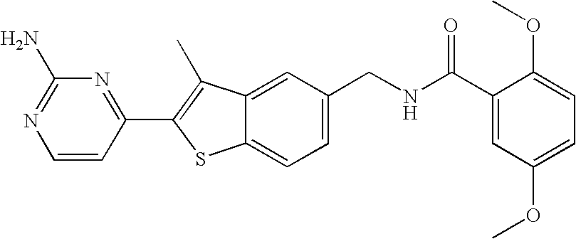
C1=CC(C2=C(C)C3=CC(CNC(=O)C4=CC(OC)=CC=C4OC)=CC=C3S2)=NC(N)=N1
